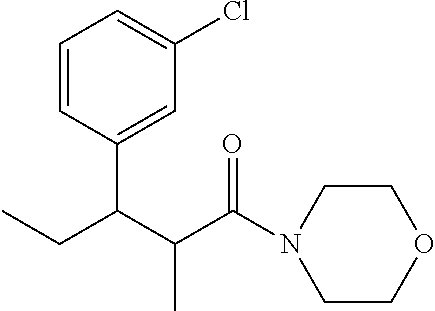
C1=CC(C(C(C(N2CCOCC2)=O)C)CC)=CC(Cl)=C1
